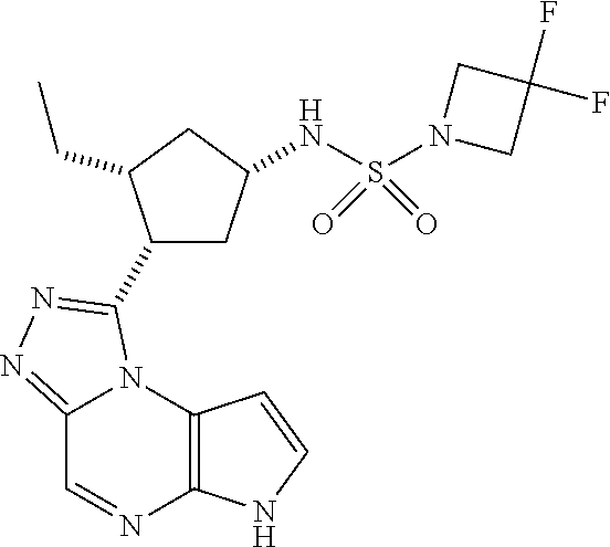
C12=C(N3C(=NN=C3C3CC(NS(N4CC(F)(F)C4)(=O)=O)CC3CC)C=N1)C=CN2
